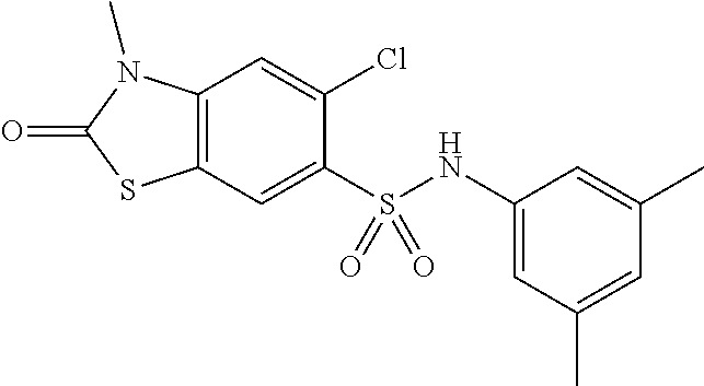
C1(Cl)=CC2=C(C=C1S(NC1=CC(C)=CC(C)=C1)(=O)=O)SC(=O)N2C
